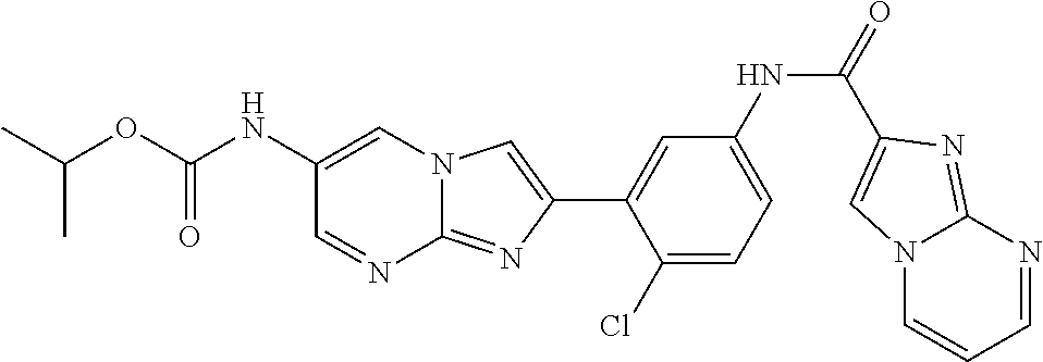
C1(NC(OC(C)C)=O)=CN2C(=NC(C3=CC(NC(=O)C4=CN5C=CC=NC5=N4)=CC=C3Cl)=C2)N=C1
